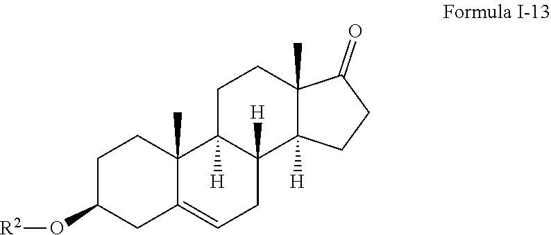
C1C(O[R2])CC2=CCC3([H])C([H])(C2(C)C1)CCC1(C)C3([H])CCC1=O
